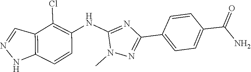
N1N=CC2=C1C=CC(NC1=NC(C3=CC=C(C(=O)N)C=C3)=NN1C)=C2Cl
